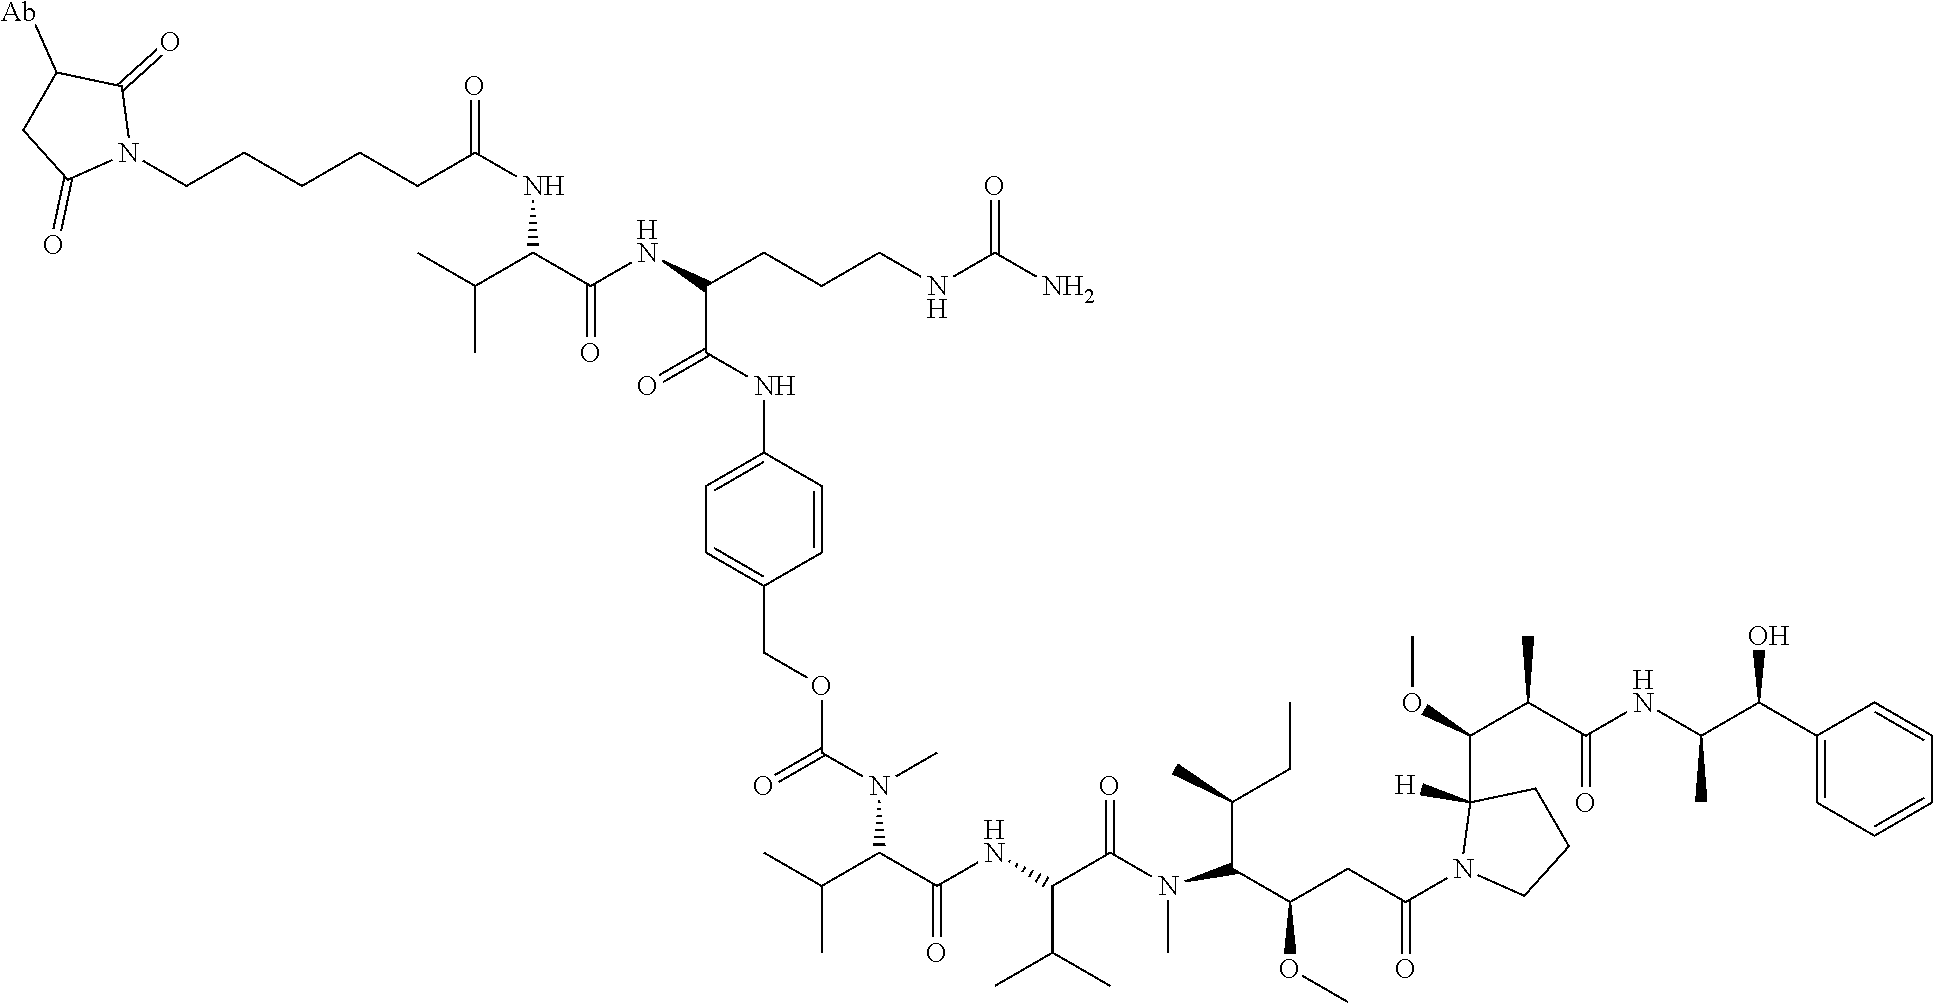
N1(CCCCCC(NC(C(C)C)C(NC(C(NC2=CC=C(COC(N(C)C(C(NC(C(N(C(C(OC)CC(N3CCCC3([H])C(C(C)C(NC(C)C(C3=CC=CC=C3)O)=O)OC)=O)C(C)CC)C)=O)C(C)C)=O)C(C)C)=O)C=C2)=O)CCCNC(N)=O)=O)=O)C(=O)C([Ab])CC1=O
